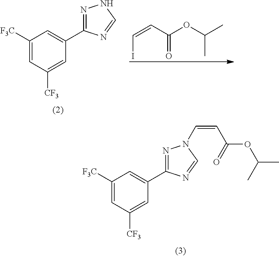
C1([F3C])=CC([CF3])=CC(C2=NN(C=CC(OC(C)C)=O)C=N2)=C1.C1([F3C])=CC([CF3])=CC(C2=NNC=N2)=C1.C(I)=CC(OC(C)C)=O
